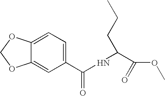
C1(C(NC(C(OC)=O)CCC)=O)=CC=C2C(=C1)OCO2
